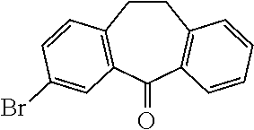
C1CC2=C(C(=O)C3=C1C=CC(Br)=C3)C=CC=C2
